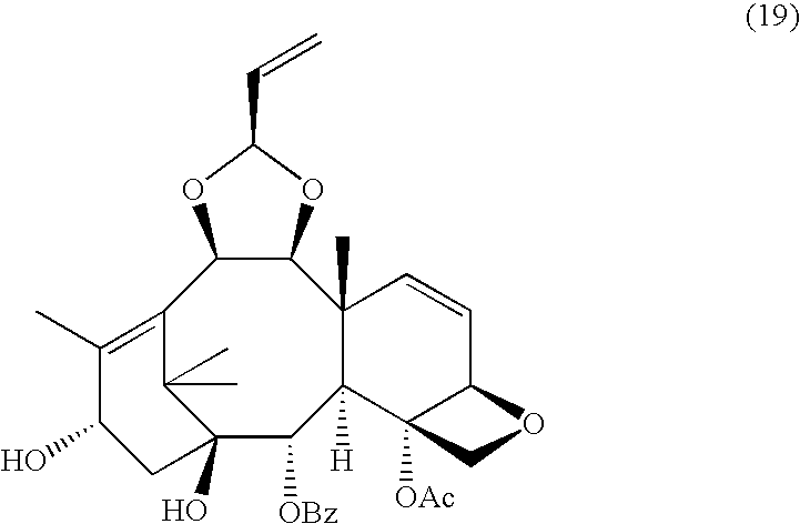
C12=C(C)C(O)CC(O)(C1(C)C)C([OBz])C1([H])C(C)(C3C2OC(C=C)O3)C=CC2C1([OAc])CO2
